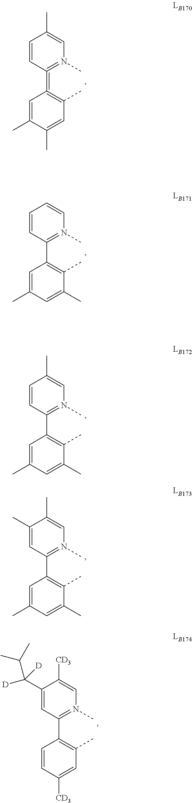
C1=C(C)C(C)=CC(C)=C1=C1=N(C)C=C(C)C=C1.C1=C(C)C=C(C)C(C)=C1C1=N(C)C=CC=C1.C1=C(C)C=C(C)C(C)=C1C1=N(C)C=C(C)C=C1.C1=C(C)C=C(C)C(C)=C1C1=N(C)C=C(C)C(C)=C1.C1=CC([CD3])=CC(C)=C1C1=N(C)C=C([CD3])C(C([D])(C(C)C)[D])=C1
